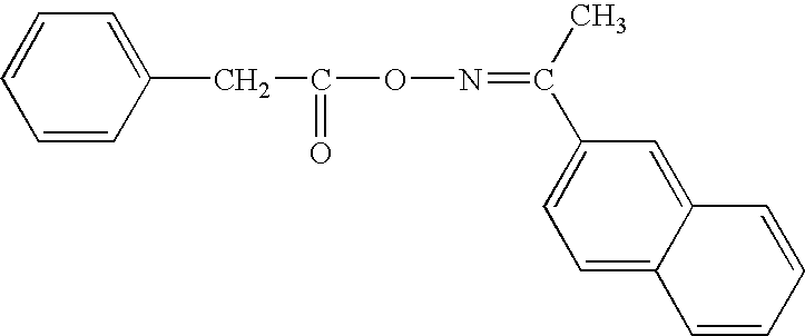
C1=CC(CC(ON=C(C2=CC=C3C(=C2)C=CC=C3)C)=O)=CC=C1
